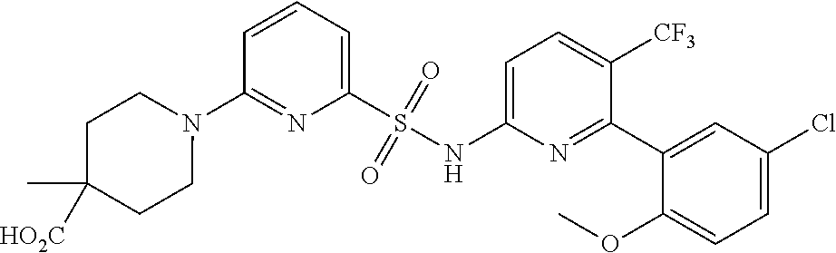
N1(C2=NC(S(NC3=CC=C([CF3])C(C4=CC(Cl)=CC=C4OC)=N3)(=O)=O)=CC=C2)CCC(C)([HO2C])CC1
